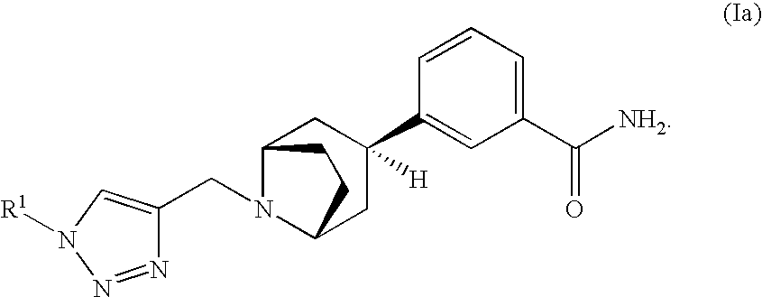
C12N(CC3=CN([R1])N=N3)C(CC(C3=CC(C([NH2])=O)=CC=C3)([H])C1)CC2
